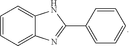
C1(C2=CC=CC=C2)=NC2=CC=CC=C2N1
